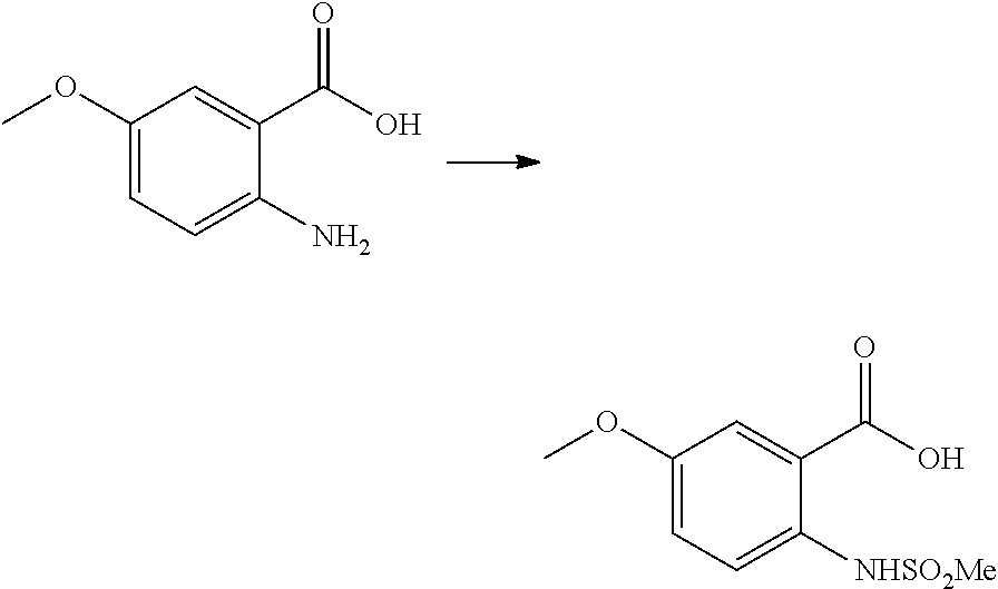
C1(OC)=CC=C(N)C(C(O)=O)=C1.C1(OC)=CC=C([NHSO2Me])C(C(O)=O)=C1
